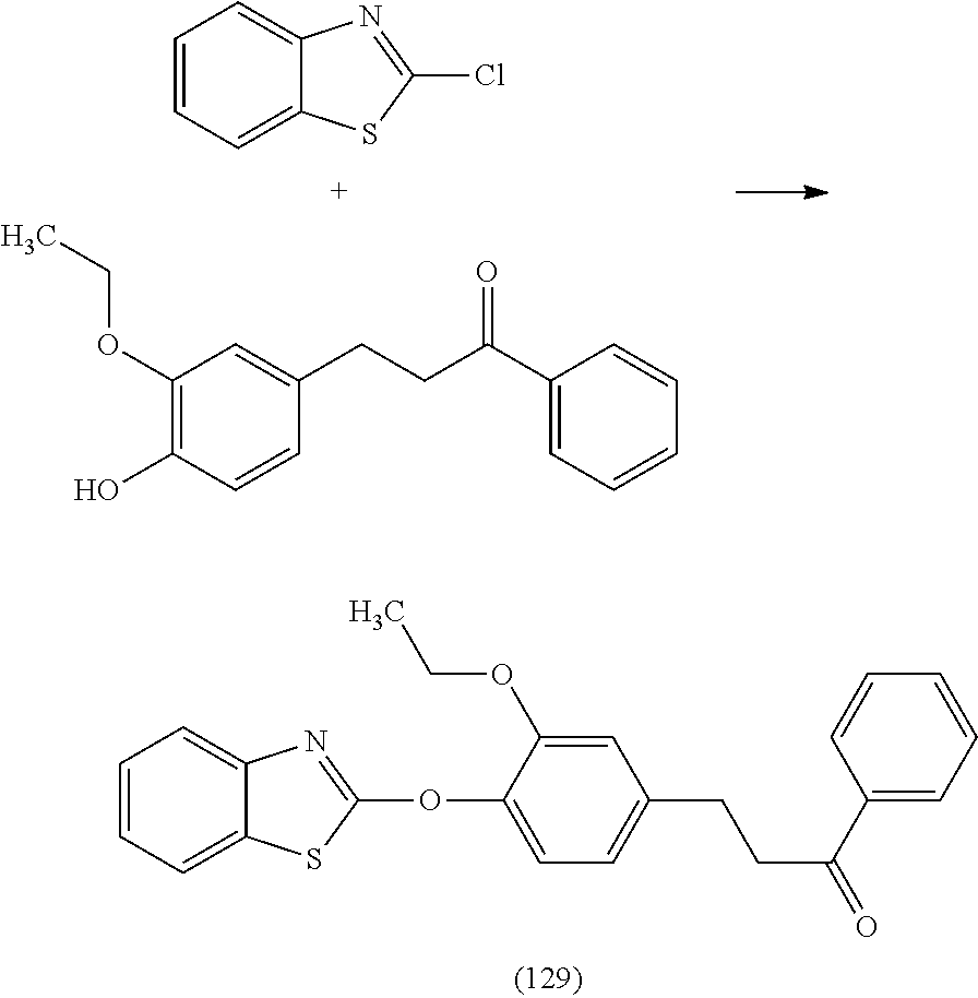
C1=CC=C2C(=C1)N=C(OC1=CC=C(CCC(=O)C3=CC=CC=C3)C=C1OCC)S2.C1=CC=C2C(=C1)N=C(Cl)S2.C1(OCC)=C(O)C=CC(CCC(C2=CC=CC=C2)=O)=C1
